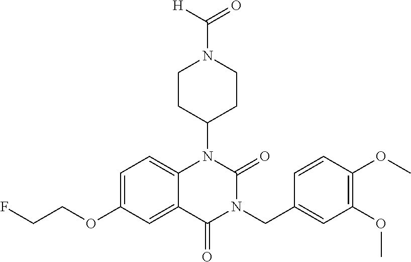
C1=C(OCCF)C=C2C(=C1)N(C1CCN(C(=O)[H])CC1)C(=O)N(CC1=CC(OC)=C(OC)C=C1)C2=O
